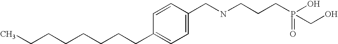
C(CCCCCCC1=CC=C(CNCCCP(=O)(O)CO)C=C1)C
